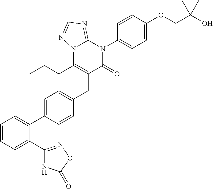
C1=CC=C(C2=NOC(=O)N2)C(C2=CC=C(CC3=C(CCC)N4C(=NC=N4)N(C4=CC=C(OCC(O)(C)C)C=C4)C3=O)C=C2)=C1
